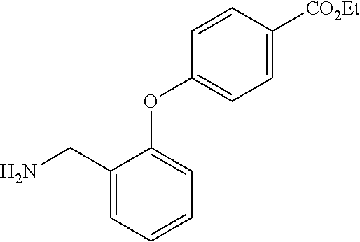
C1(CN)=CC=CC=C1OC1=CC=C([CO2Et])C=C1
